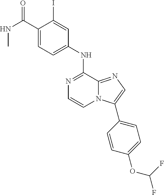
N(C(C1=CC=C(NC2=NC=CN3C2=NC=C3C2=CC=C(OC(F)F)C=C2)C=C1I)=O)C
